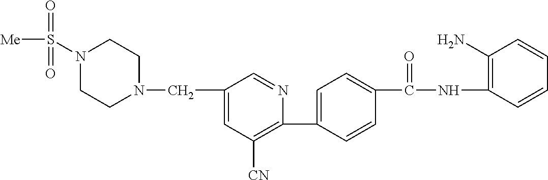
C1(CN2CCN(S([Me])(=O)=O)CC2)=CC([CN])=C(C2=CC=C(C(NC3=C(N)C=CC=C3)=O)C=C2)N=C1
